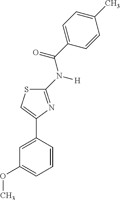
C1(N(C(C2=CC=C(C)C=C2)=O)[H])=NC(C2=CC(OC)=CC=C2)=CS1
